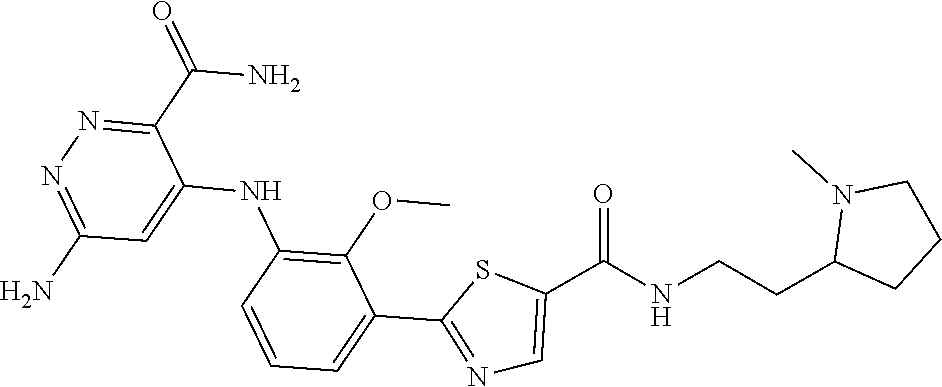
C1(C(N)=O)=NN=C(N)C=C1NC1=C(OC)C(C2=NC=C(C(NCCC3N(C)CCC3)=O)S2)=CC=C1
